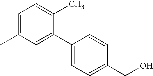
CC1=CC=C(C)C(C2=CC=C(CO)C=C2)=C1
